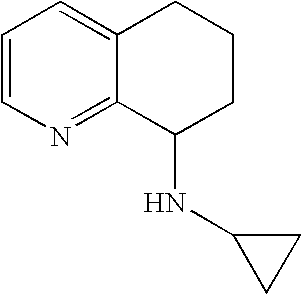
C1=CN=C2C(=C1)CCCC2NC1CC1
